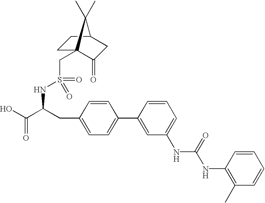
OC(C(CC1=CC=C(C2=CC(NC(NC3=C(C)C=CC=C3)=O)=CC=C2)C=C1)NS(CC12CCC(CC1=O)C2(C)C)(=O)=O)=O
